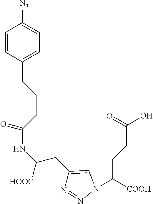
[N3]C1=CC=C(CCCC(NC([HOOC])CC2=CN(C(CCC(=O)O)[COOH])N=N2)=O)C=C1
